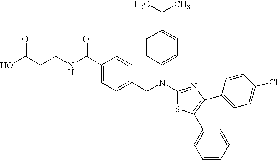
C(CCNC(C1=CC=C(CN(C2=CC=C(C(C)C)C=C2)C2=NC(C3=CC=C(Cl)C=C3)=C(C3=CC=CC=C3)S2)C=C1)=O)(O)=O
